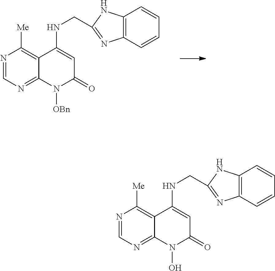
N1=CN=C2C(=C1[Me])C(NCC1=NC3=C(C=CC=C3)N1)=CC(=O)N2[OBn].N1=CN=C2C(=C1[Me])C(NCC1=NC3=C(C=CC=C3)N1)=CC(=O)N2O
